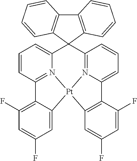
C1=CC2=N3C(=C1)C1(C4=N5[Pt]3(C3=CC(F)=CC(F)=C23)C2=C(C5=CC=C4)C(F)=CC(F)=C2)C2=C(C3=C1C=CC=C3)C=CC=C2
